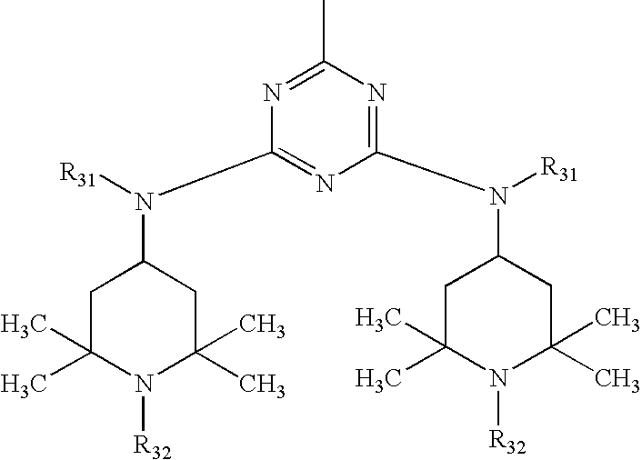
C1(N([R31])C2CC(C)(C)N([R32])C(C)(C)C2)=NC(C)=NC(N([R31])C2CC(C)(C)N([R32])C(C)(C)C2)=N1
